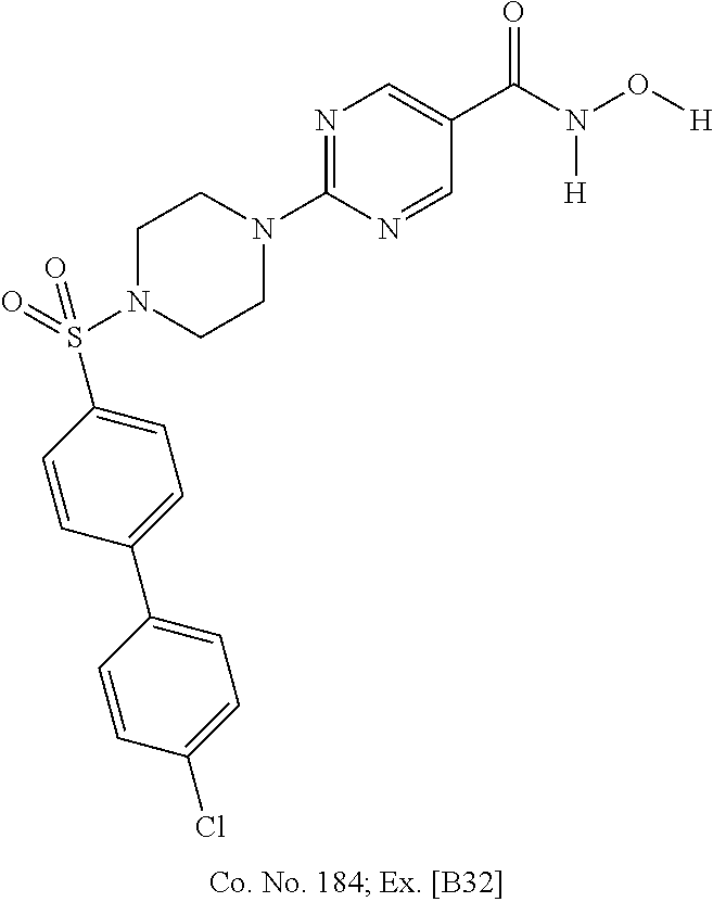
N1(C2=NC=C(C(N(O[H])[H])=O)C=N2)CCN(S(C2=CC=C(C3=CC=C(Cl)C=C3)C=C2)(=O)=O)CC1
